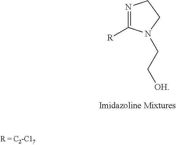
N1=C([R])N(CC[OH])CC1
